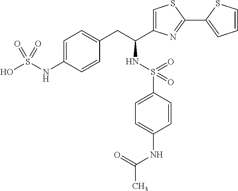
C1=C(NS(O)(=O)=O)C=CC(CC(C2=CSC(C3=CC=CS3)=N2)NS(=O)(C2=CC=C(NC(C)=O)C=C2)=O)=C1
